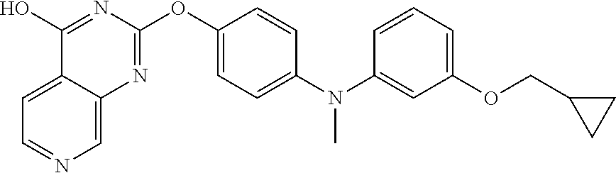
C12=CC=NC=C1N=C(OC1=CC=C(N(C3=CC(OCC4CC4)=CC=C3)C)C=C1)N=C2O
